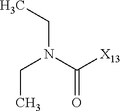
C(N(C([X13])=O)CC)C
